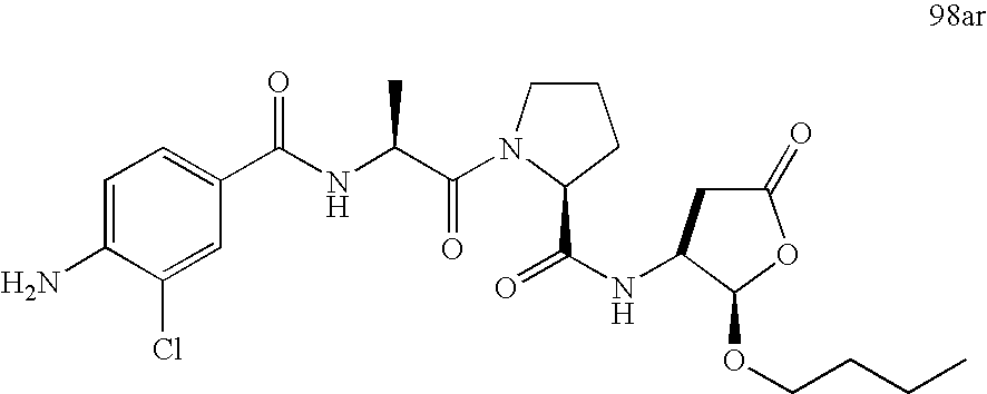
C1=C(N)C(Cl)=CC(C(NC(C(=O)N2CCCC2C(NC2CC(=O)OC2OCCCC)=O)C)=O)=C1
